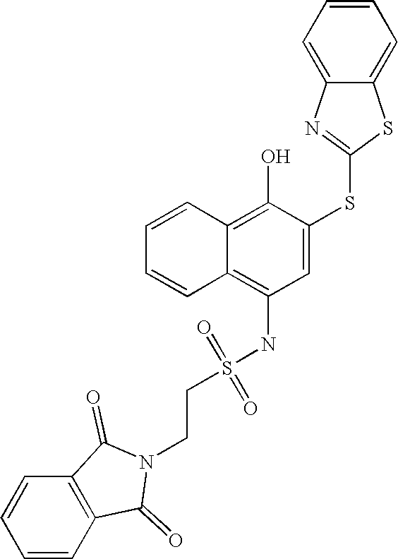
C1=CC=CC2=C(O)C(SC3=NC4=CC=CC=C4S3)=CC(NS(CCN3C(=O)C4=C(C=CC=C4)C3=O)(=O)=O)=C12
